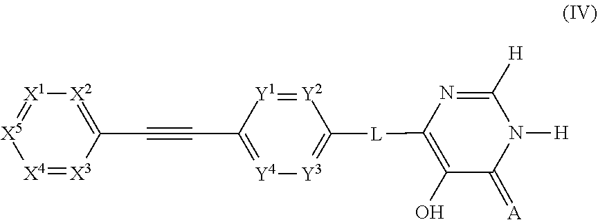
N1([H])C([H])=NC([L]C2=[Y3][Y4]=C(C#CC3=[X2][X1]=[X5][X4]=[X3]3)[Y1]=[Y2]2)=C(O)C1=[A]
